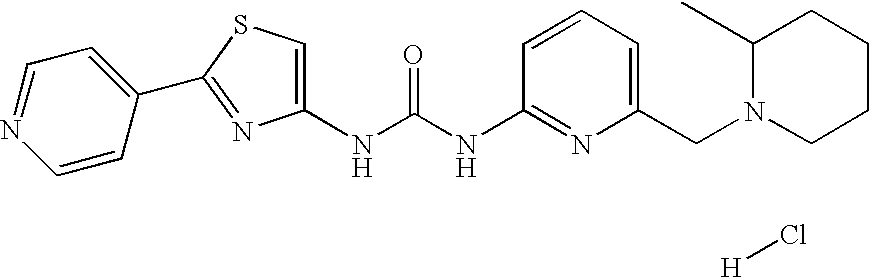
N(C(=O)NC1=NC(CN2CCCCC2C)=CC=C1)C1=CSC(C2=CC=NC=C2)=N1.[H]Cl
